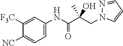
N1(CC(C(NC2=CC=C([NC])C([F3C])=C2)=O)(O)C)C=CC=N1
